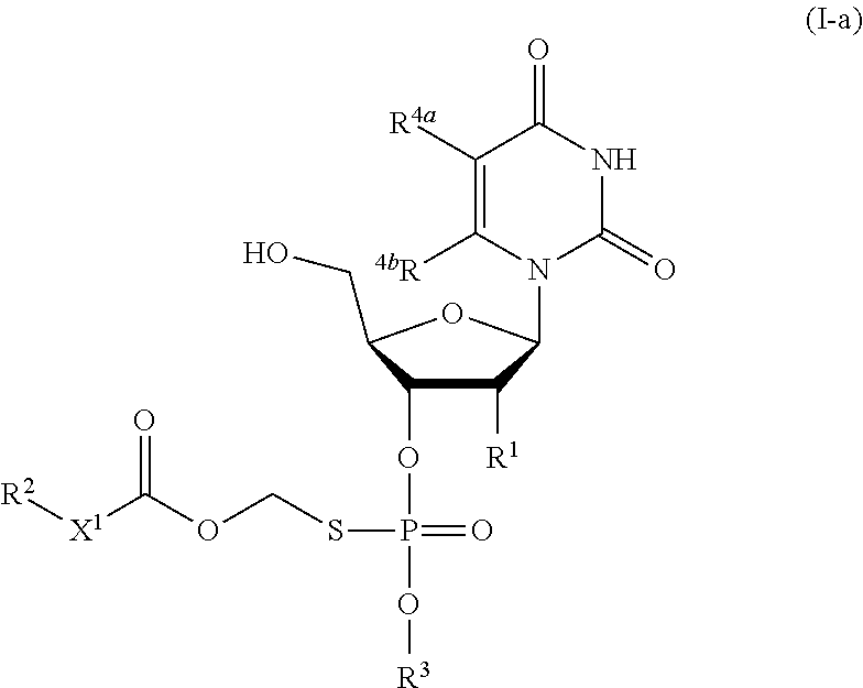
C1([R1])C(OP(=O)(SCOC([X1][R2])=O)O[R3])C(CO)OC1N1C(=O)NC(=O)C([R4a])=C1[4bR]
